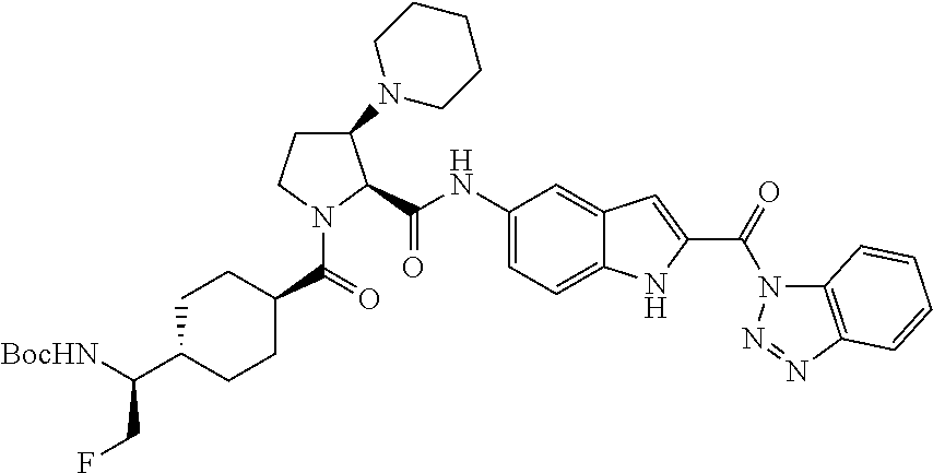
C1(N2CCCCC2)CCN(C(=O)C2CCC(C([BocHN])CF)CC2)C1C(NC1=CC=C2C(=C1)C=C(C(=O)N1C3=C(N=N1)C=CC=C3)N2)=O
